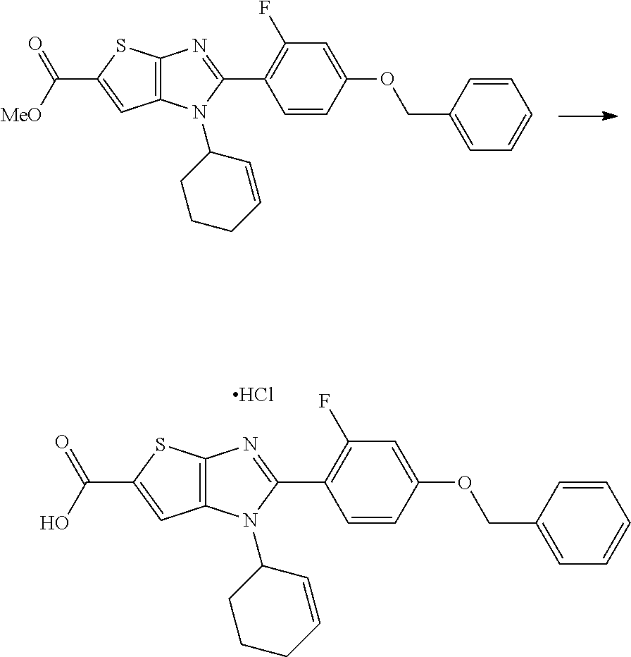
C1(OCC2=CC=CC=C2)=CC(F)=C(C2=NC3=C(N2C2CCCC=C2)C=C(C([MeO])=O)S3)C=C1.C1(OCC2=CC=CC=C2)=CC(F)=C(C2=NC3=C(N2C2CCCC=C2)C=C(C(O)=O)S3)C=C1.Cl
